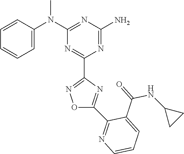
C1=CC(N(C2=NC(N)=NC(C3=NOC(C4=NC=CC=C4C(=O)NC4CC4)=N3)=N2)C)=CC=C1
